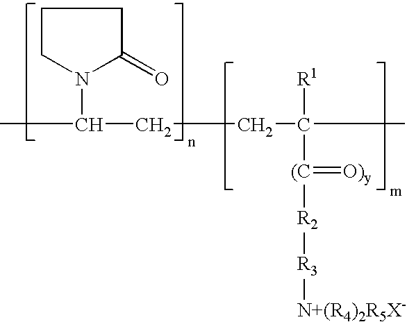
C1CN(C(C)CCC(C)([R1])[(C](=[O)y])[R2][R3][N+(R4)2R5X-])C(=O)C1
